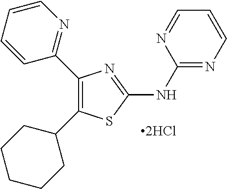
C1(NC2=NC(C3=NC=CC=C3)=C(C3CCCCC3)S2)=NC=CC=N1
